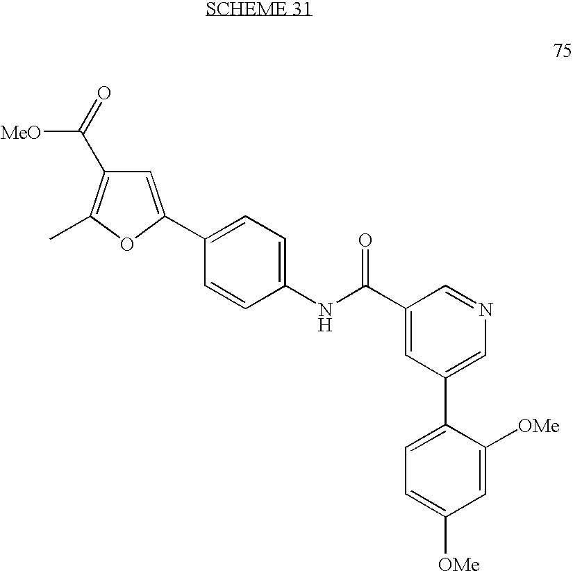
C1=C(C2=CC=C(NC(C3=CC(C4=CC=C([OMe])C=C4[OMe])=CN=C3)=O)C=C2)OC(C)=C1C(=O)[MeO]
